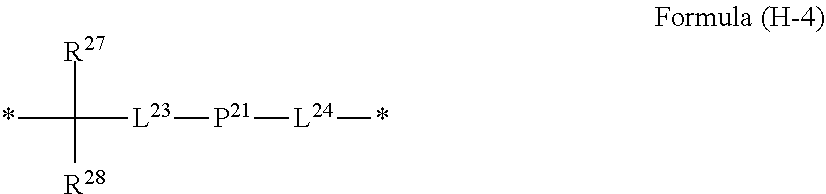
*C([R27])([R28])[L23][P21][L24]*
